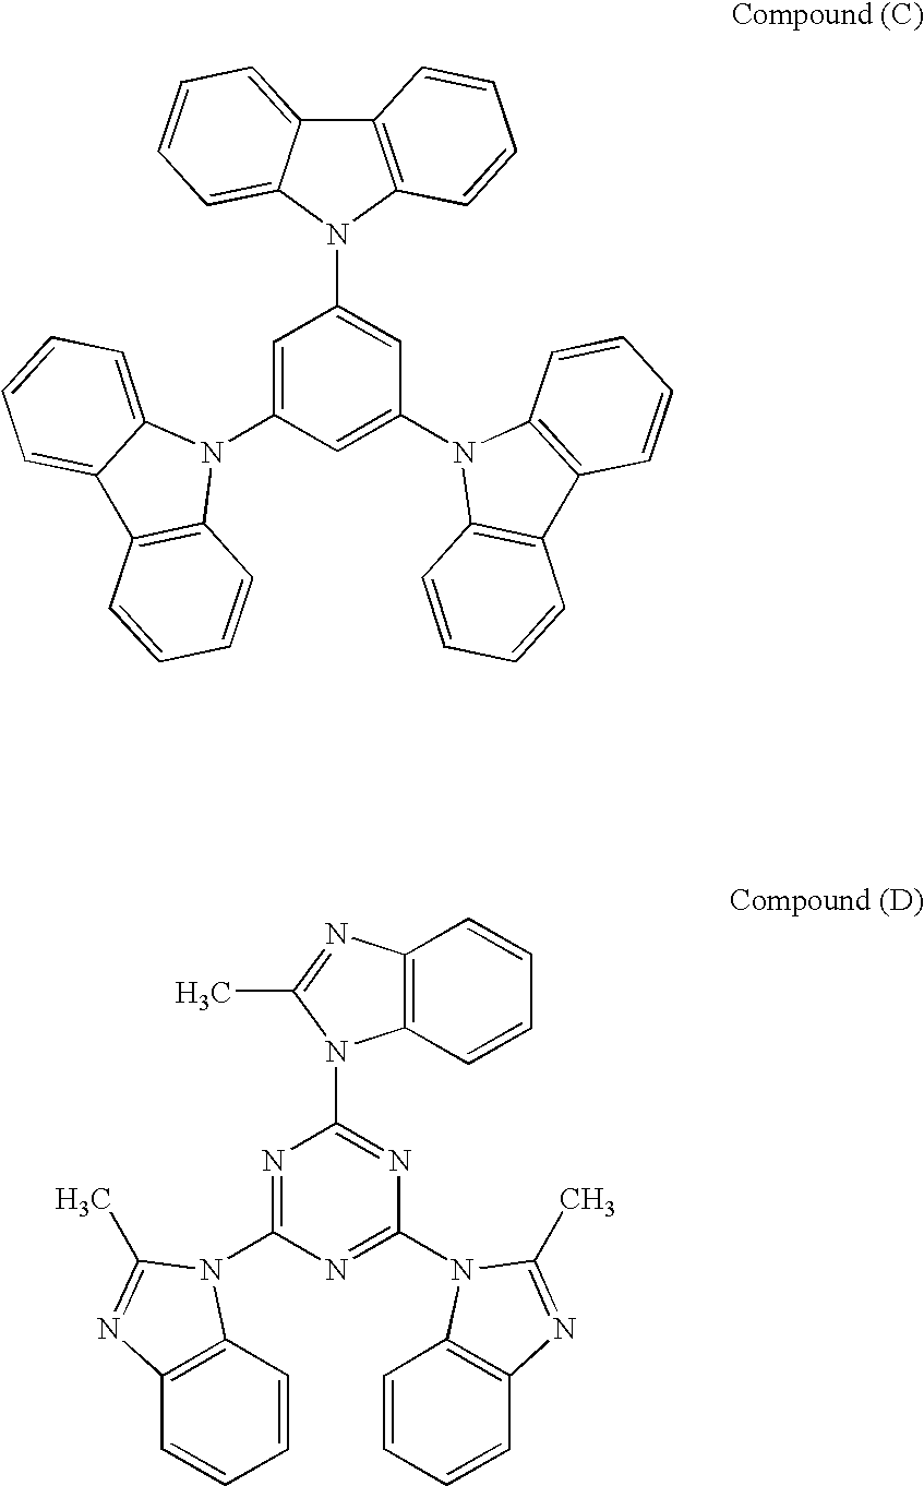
C12=C(N(C3=CC(N4C5=C(C6=C4C=CC=C6)C=CC=C5)=CC(N4C5=CC=CC=C5C5=C4C=CC=C5)=C3)C3=CC=CC=C13)C=CC=C2.C12=C(C=CC=C1)N(C1=NC(N3C4=C(C=CC=C4)N=C3C)=NC(N3C4=C(C=CC=C4)N=C3C)=N1)C(C)=N2
